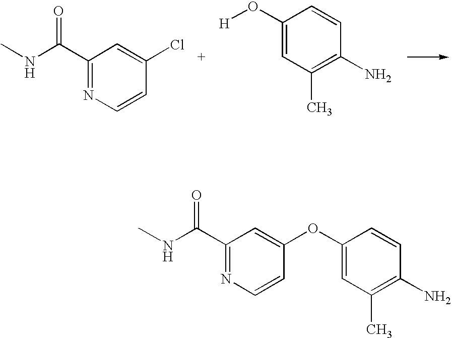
C1(C(NC)=O)=NC=CC(Cl)=C1.C1(O[H])=CC(C)=C(N)C=C1.C1(C(NC)=O)=NC=CC(OC2=CC(C)=C(N)C=C2)=C1
